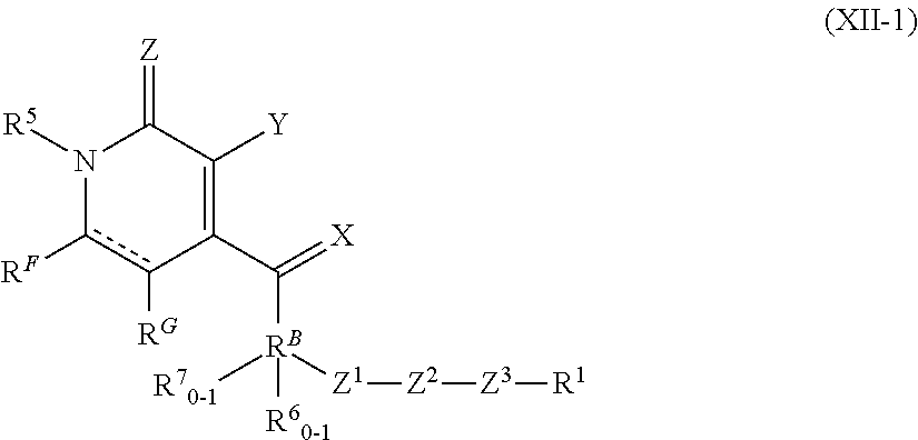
N1([R5])c([RF])c([RG])C(C(=[X])[RB]([R60-1])([R70-1])[Z1][Z2][Z3][R1])=C([Y])C1=[Z]
